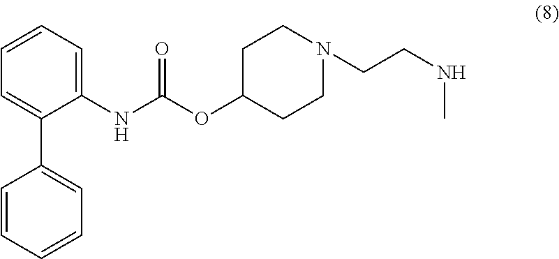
C1=CC=C(NC(OC2CCN(CCNC)CC2)=O)C(C2=CC=CC=C2)=C1
